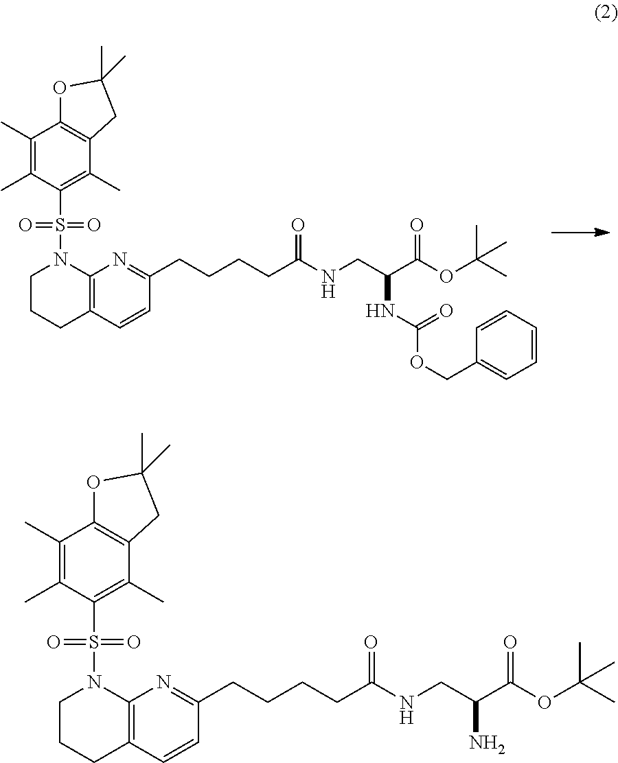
C12=C(C=CC(CCCCC(NCC(C(OC(C)(C)C)=O)NC(OCC3=CC=CC=C3)=O)=O)=N1)CCCN2S(C1=C(C)C2=C(C(C)=C1C)OC(C)(C)C2)(=O)=O.C12=C(C=CC(CCCCC(NCC(C(OC(C)(C)C)=O)N)=O)=N1)CCCN2S(C1=C(C)C2=C(C(C)=C1C)OC(C)(C)C2)(=O)=O
